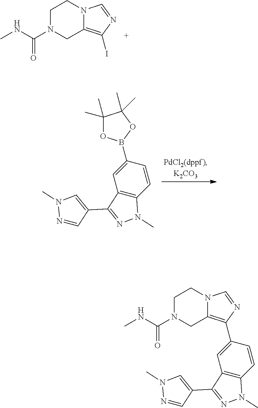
C1N(C(NC)=O)CC2=C(I)N=CN2C1.O1C(C)(C)C(C)(C)OB1C1=CC2=C(C=C1)N(C)N=C2C1=CN(C)N=C1.C1N(C(NC)=O)CC2=C(C3=CC4=C(C=C3)N(C)N=C4C3=CN(C)N=C3)N=CN2C1
